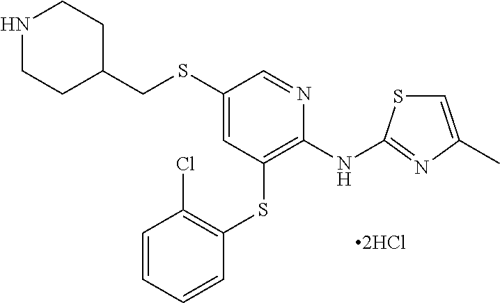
C1(SCC2CCNCC2)=CC(SC2=C(Cl)C=CC=C2)=C(NC2=NC(C)=CS2)N=C1.[2HCl]
